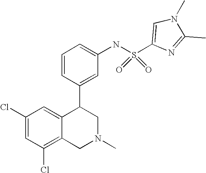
C1(Cl)=C2C(=CC(Cl)=C1)C(C1=CC(NS(=O)(=O)C3=CN(C)C(C)=N3)=CC=C1)CN(C)C2
